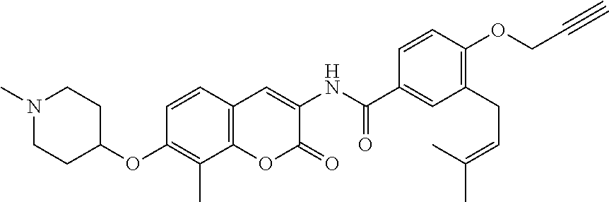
N1(C)CCC(OC2=C(C)C3=C(C=C2)C=C(NC(=O)C2=CC(CC=C(C)C)=C(OCC#C)C=C2)C(=O)O3)CC1
